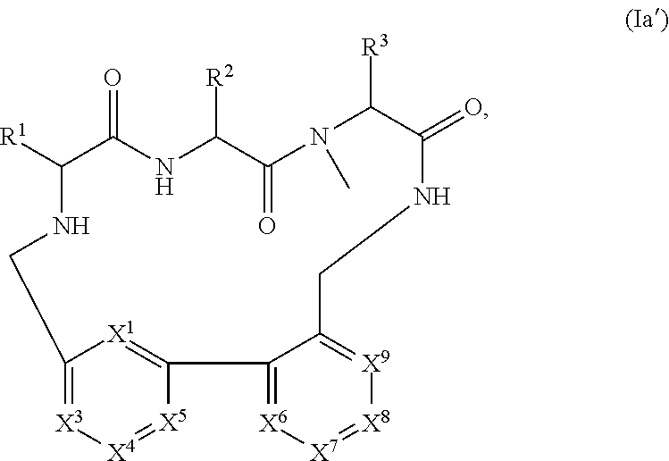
[R1]C1C(=O)NC([R2])C(=O)N(C)C([R3])C(=O)NCC2=[X9][X8]=[X7][X6]=C2C2=[X1]C(=[X3][X4]=[X5]2)CN1
